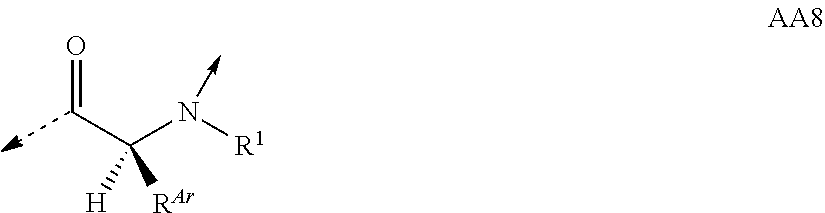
O=CC(N([R1])->C)([H])[RAr]
